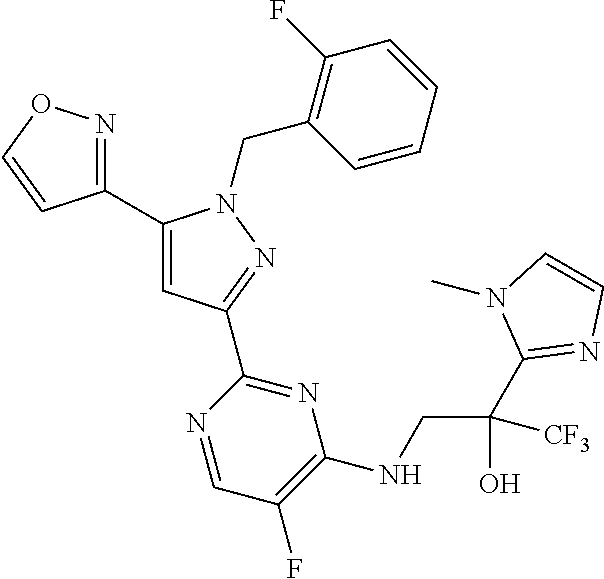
C1(C2=CC(C3=NC(NCC(C4=NC=CN4C)(O)[CF3])=C(F)C=N3)=NN2CC2=C(F)C=CC=C2)=NOC=C1
